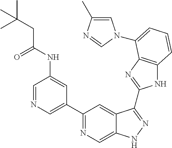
C1=NC=C(C2=NC=C3C(=C2)C(C2=NC4=C(N2)C=CC=C4N2C=C(C)N=C2)=NN3)C=C1NC(CC(C)(C)C)=O
